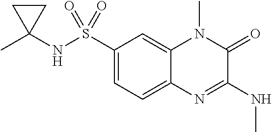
C1(S(NC2(C)CC2)(=O)=O)=CC=C2C(=C1)N(C)C(=O)C(NC)=N2
